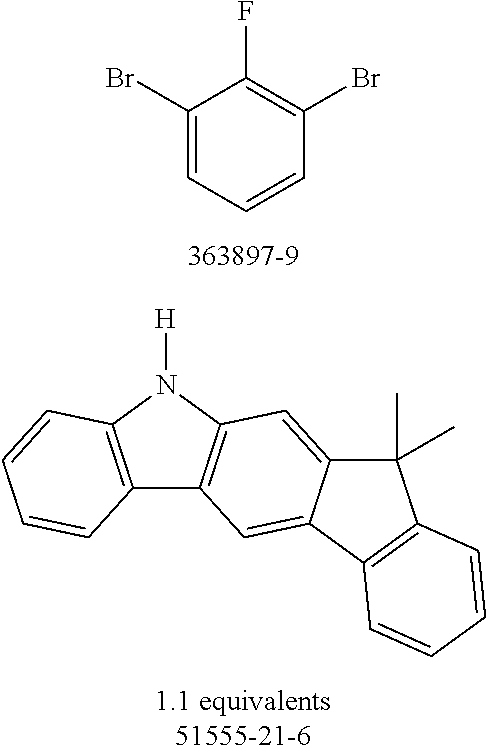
C1(Br)=CC=CC(Br)=C1F.C12=C(N([H])C3=C1C=C1C(=C3)C(C)(C)C3=C1C=CC=C3)C=CC=C2
